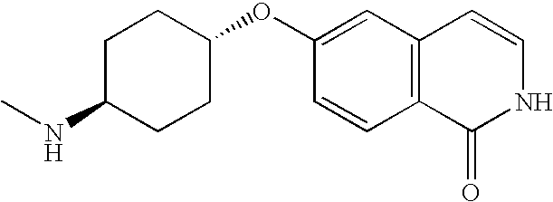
C1(OC2CCC(NC)CC2)=CC2=C(C=C1)C(=O)NC=C2
